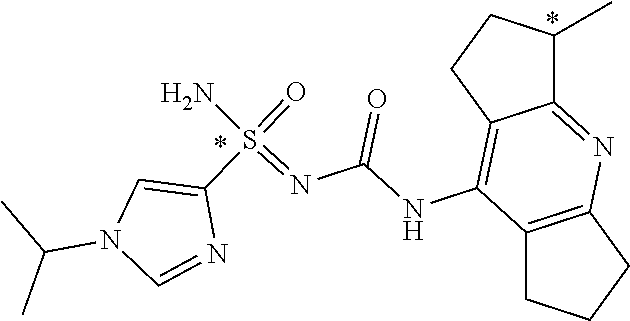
C12=NC3=C(C(NC(N=S(N)(C4=CN(C(C)C)C=N4)=O)=O)=C1CCC2C)CCC3
